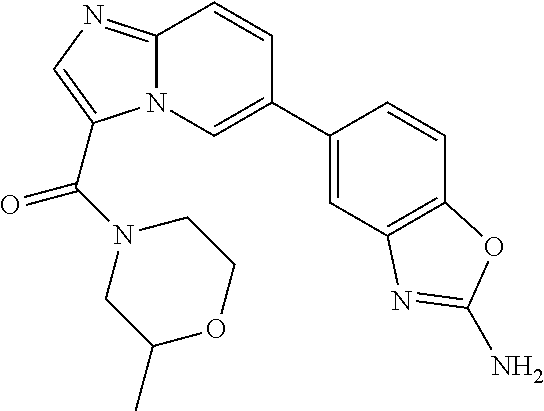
N12C(=NC=C1C(N1CC(C)OCC1)=O)C=CC(C1=CC3=C(C=C1)OC(N)=N3)=C2
